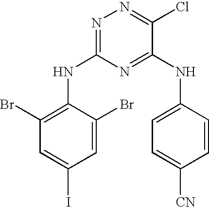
N1=C(NC2=C(Br)C=C(I)C=C2Br)N=C(NC2=CC=C([CN])C=C2)C(Cl)=N1
